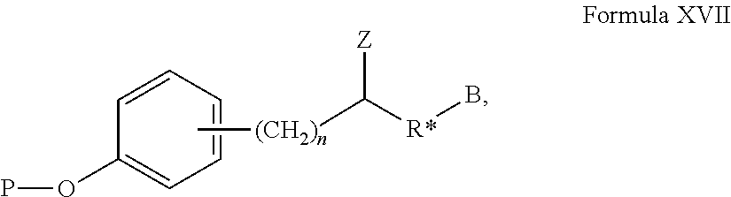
POC1=CC=CC=C1.[R*](B)C([Z])[(CH2)n]C
